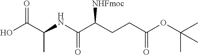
OC(C(NC(C(CCC(OC(C)(C)C)=O)[NHFmoc])=O)C)=O
